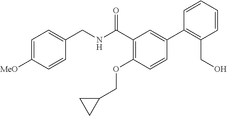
C1=CC([MeO])=CC=C1CNC(C1=C(OCC2CC2)C=CC(C2=C(CO)C=CC=C2)=C1)=O
